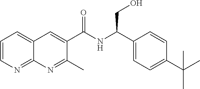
C1=CN=C2C(=C1)C=C(C(NC(C1=CC=C(C(C)(C)C)C=C1)CO)=O)C(C)=N2
